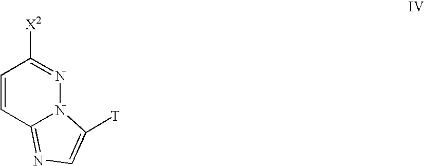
C1=CC2=NC=C([T])N2N=C1[X2]
